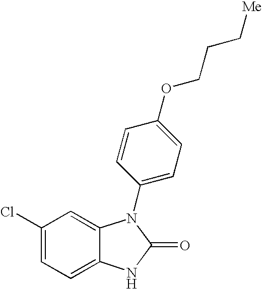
C1(Cl)=CC=C2C(=C1)N(C1=CC=C(OCCC[Me])C=C1)C(=O)N2
